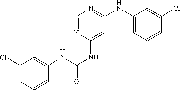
C1=CC=C(NC2=NC=NC(NC(NC3=CC(Cl)=CC=C3)=O)=C2)C=C1Cl
